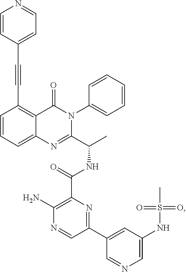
C1=CC=C2C(=C1C#CC1=CC=NC=C1)C(=O)N(C1=CC=CC=C1)C(C(C)NC(=O)C1=C(N)N=CC(C3=CC(NS(C)(=O)=O)=CN=C3)=N1)=N2
